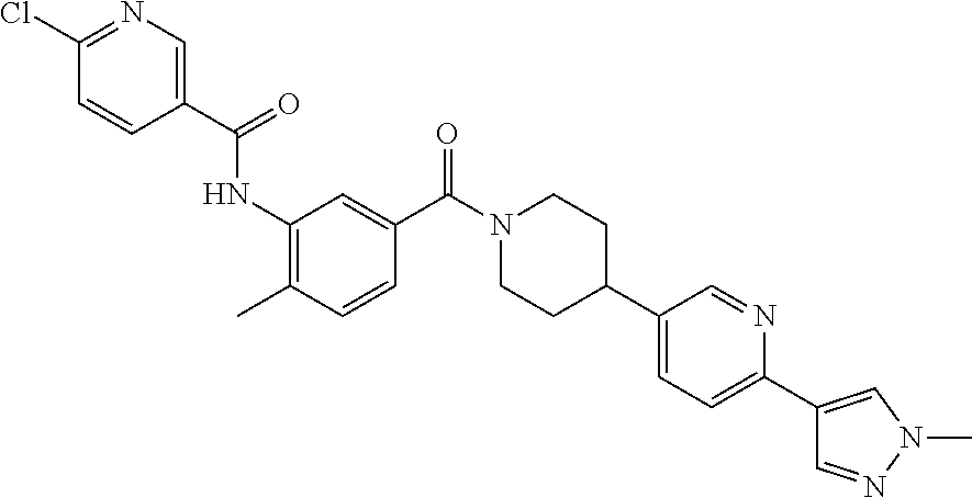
CC1=C(NC(=O)C2=CN=C(Cl)C=C2)C=C(C(N2CCC(C3=CC=C(C4=CN(C)N=C4)N=C3)CC2)=O)C=C1
